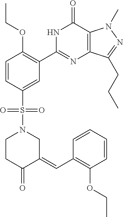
C1=CC(S(N2CC(=CC3=C(OCC)C=CC=C3)C(=O)CC2)(=O)=O)=CC(C2=NC3=C(C(=O)N2)N(C)N=C3CCC)=C1OCC
